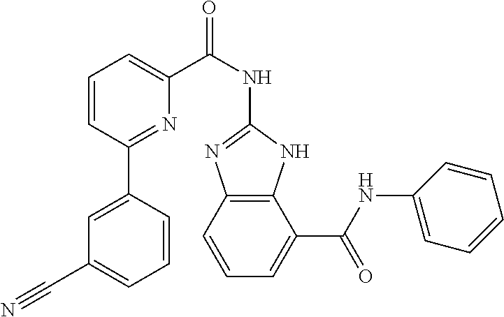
C1=CC(C2=CC(C#N)=CC=C2)=NC(C(NC2=NC3=C(N2)C(C(NC2=CC=CC=C2)=O)=CC=C3)=O)=C1
